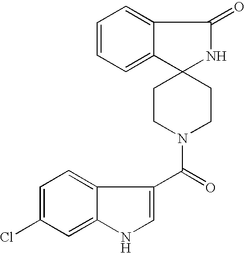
C12=CC=CC=C1C1(NC2=O)CCN(C(=O)C2=CNC3=CC(Cl)=CC=C32)CC1
